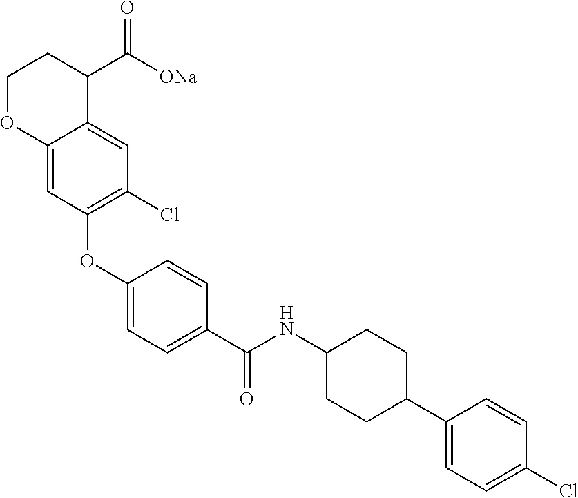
C1(OC2=C(Cl)C=C3C(=C2)OCCC3C([ONa])=O)=CC=C(C(NC2CCC(C3=CC=C(Cl)C=C3)CC2)=O)C=C1
